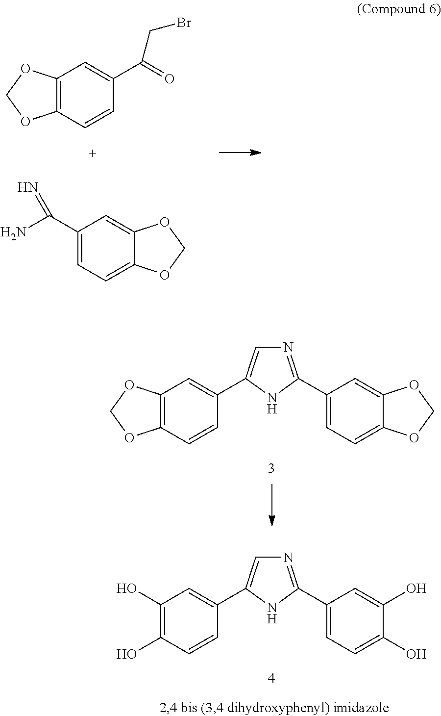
C12=C(C=CC(C(=O)CBr)=C1)OCO2.C1(C(N)=N)=CC=C2C(=C1)OCO2.C12=C(C=CC(C3=CN=C(C4=CC=C5C(=C4)OCO5)N3)=C1)OCO2.C1(O)=C(O)C=CC(C2=CN=C(C3=CC=C(O)C(O)=C3)N2)=C1
